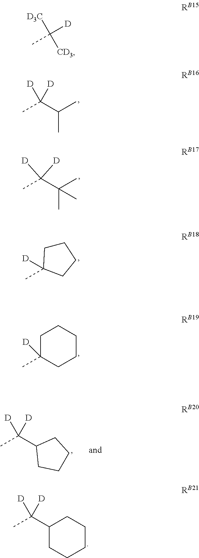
CC(C(C)C)([D])[D].CC(C(C)(C)C)([D])[D].C1CC([D])(C)CC1.C1C([D])(C)CCCC1.CC(C1CCCC1)([D])[D].CC(C1CCCCC1)([D])[D].C(C)([D])([D3C])[CD3]
